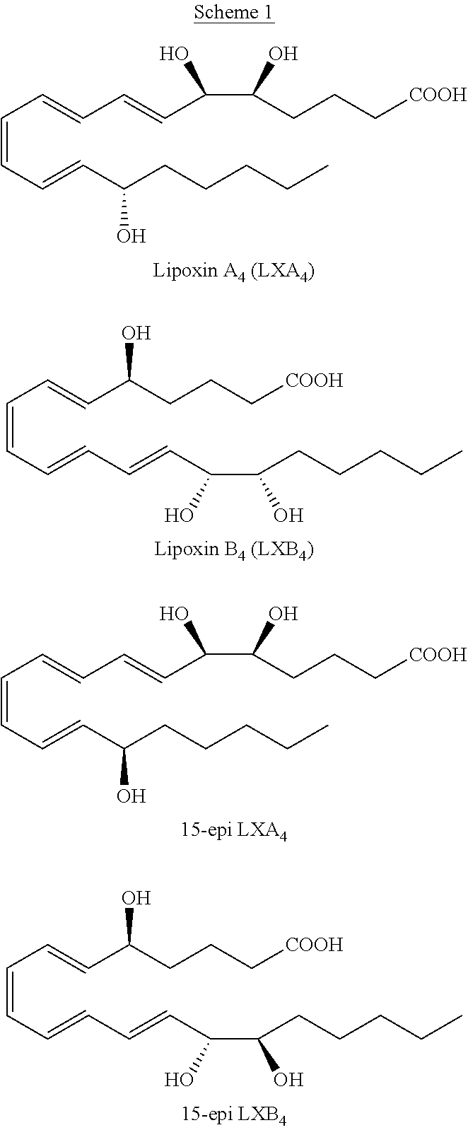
C(=CC=CC(CCCCC)O)C=CC=CC(C(CCC[COOH])O)O.C(=CC=CC(CCC[COOH])O)C=CC=CC(C(CCCCC)O)O.C(=CC=CC(CCCCC)O)C=CC=CC(C(CCC[COOH])O)O.C(=CC=CC(CCC[COOH])O)C=CC=CC(C(CCCCC)O)O
